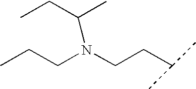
CCC(C)N(CCC)CCC(C)C
